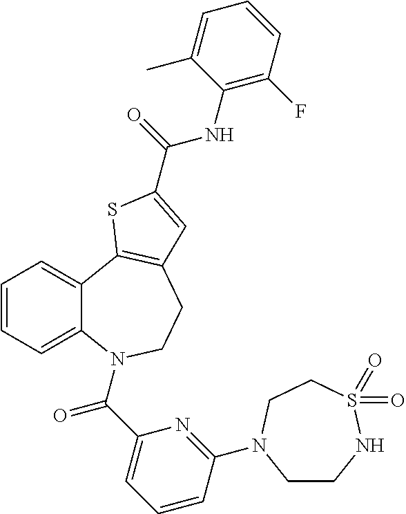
C1=CC=C2C(=C1)C1=C(CCN2C(C2=CC=CC(N3CCNS(=O)(=O)CC3)=N2)=O)C=C(C(=O)NC2=C(F)C=CC=C2C)S1
